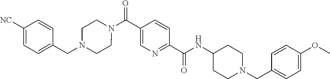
N(C(C1=NC=C(C(=O)N2CCN(CC3=CC=C([CN])C=C3)CC2)C=C1)=O)C1CCN(CC2=CC=C(OC)C=C2)CC1
